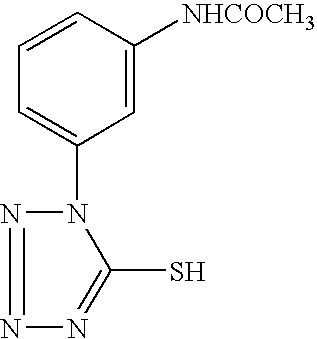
C1=CC([NHCOCH3])=CC(N2C(S)=NN=N2)=C1
